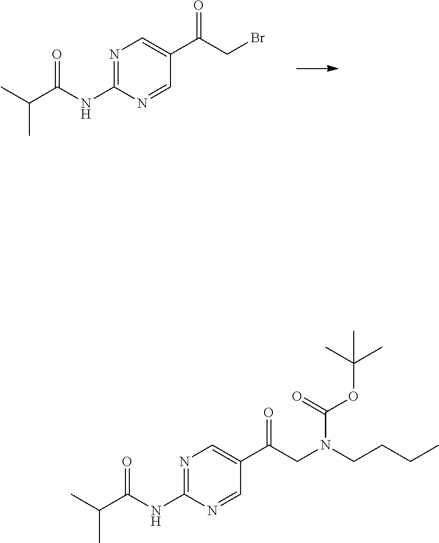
N1=C(NC(C(C)C)=O)N=CC(C(CBr)=O)=C1.N1=C(NC(C(C)C)=O)N=CC(C(CN(C(=O)OC(C)(C)C)CCCC)=O)=C1
